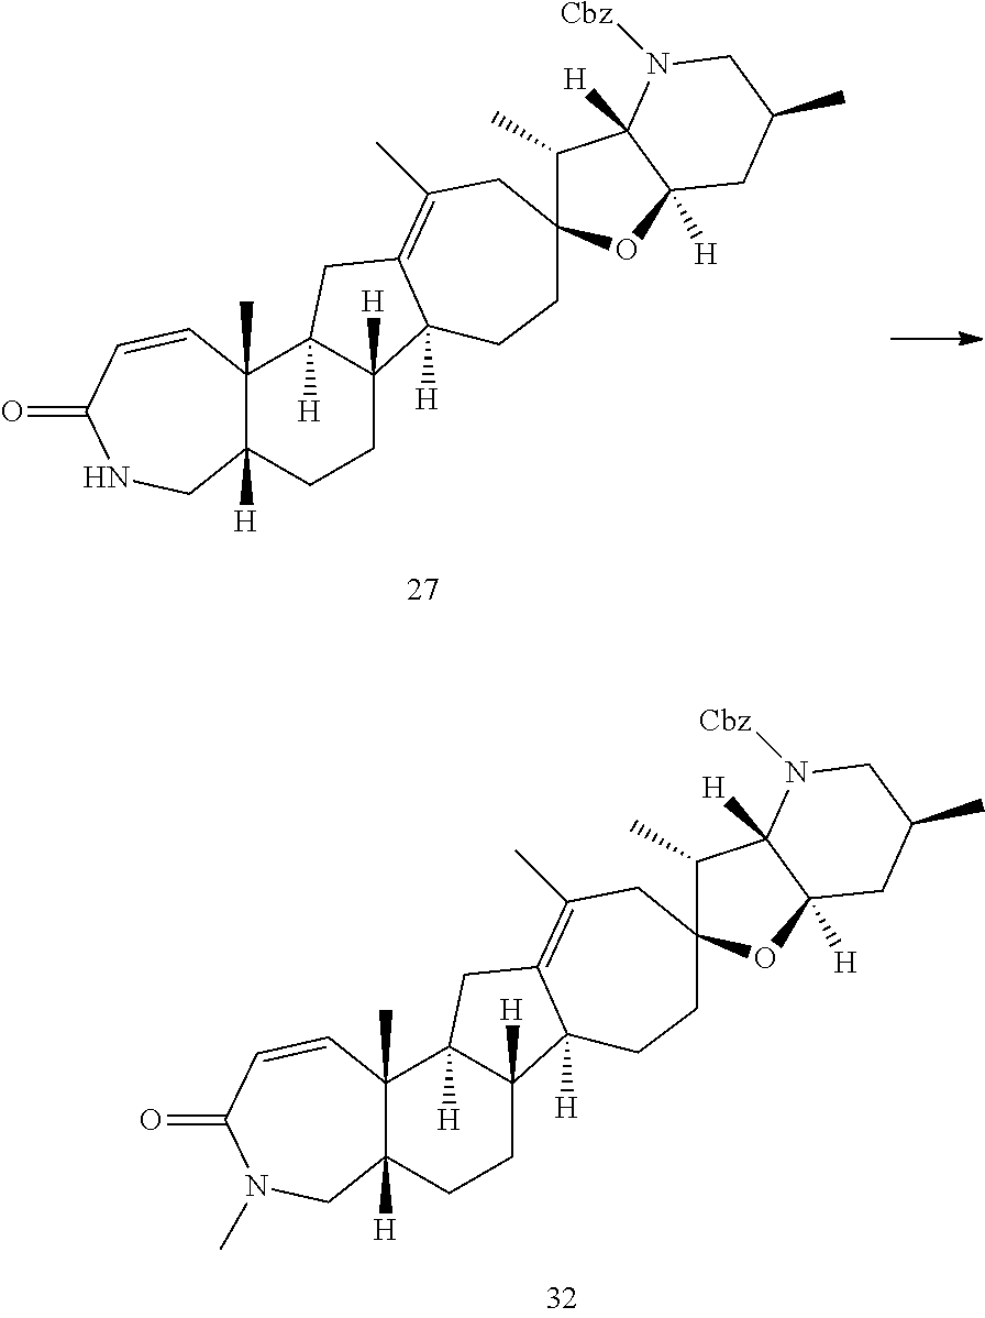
C12(C)C([H])(CCC3([H])C1([H])CC1=C(C)CC4(CCC31[H])C(C)C1([H])C([H])(O4)CC(C)CN1[Cbz])CN(C)C(=O)C=C2.C12(C)C([H])(CCC3([H])C1([H])CC1=C(C)CC4(CCC31[H])C(C)C1([H])C([H])(O4)CC(C)CN1[Cbz])CNC(=O)C=C2
